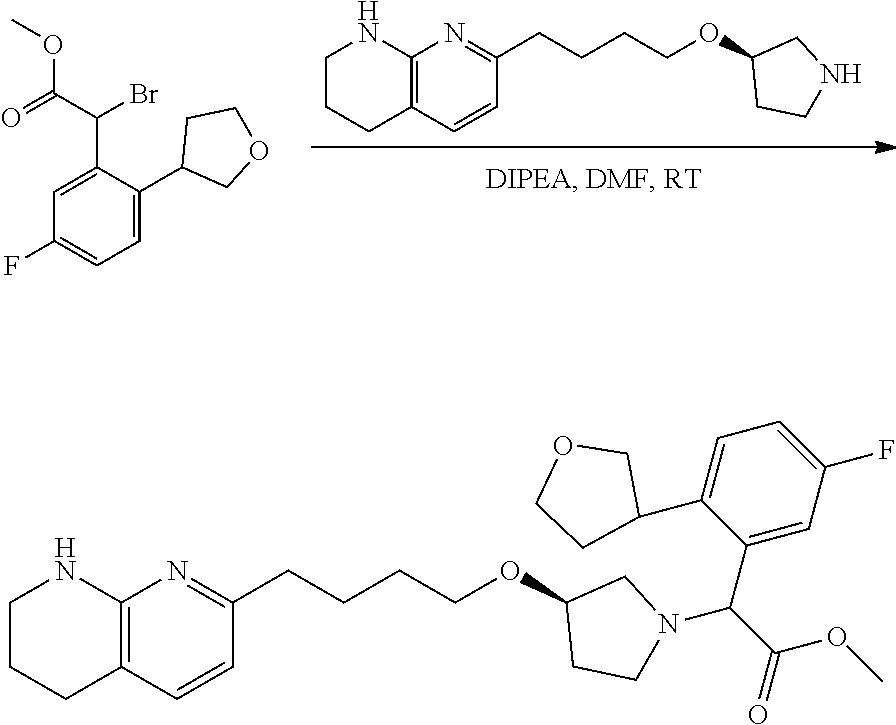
C12=C(C=CC(CCCCOC3CCNC3)=N1)CCCN2.C1(F)=CC=C(C2COCC2)C(C(C(OC)=O)Br)=C1.C12=C(C=CC(CCCCOC3CCN(C(C(=O)OC)C4=CC(F)=CC=C4C4COCC4)C3)=N1)CCCN2
